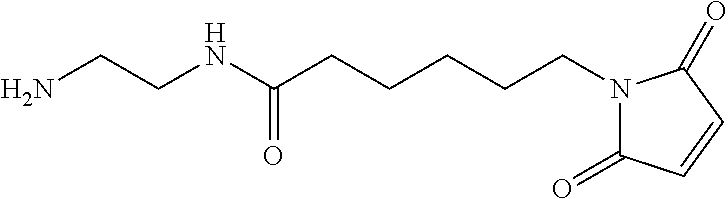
N1(CCCCCC(NCCN)=O)C(=O)C=CC1=O
